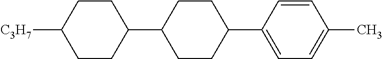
C1=CC(C2CCC(C3CCC([C3H7])CC3)CC2)=CC=C1C
